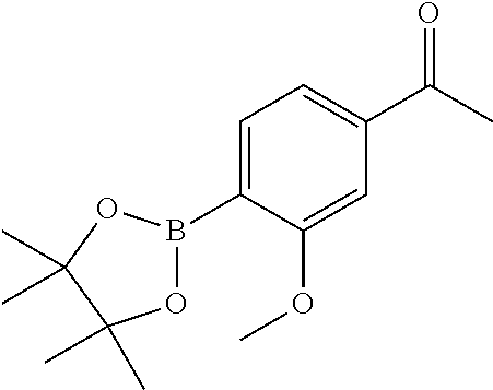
C1=C(B2OC(C)(C)C(C)(C)O2)C(OC)=CC(C(=O)C)=C1
